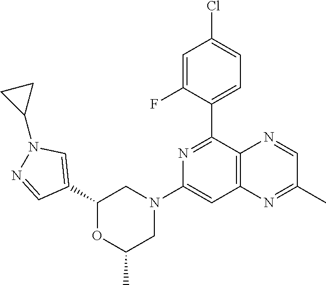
C1(C2=CC=C(Cl)C=C2F)=NC(N2CC(C)OC(C3=CN(C4CC4)N=C3)C2)=CC2=C1N=CC(C)=N2
